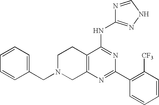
C12=C(N=C(C3=C([CF3])C=CC=C3)N=C1NC1=NNC=N1)CN(CC1=CC=CC=C1)CC2
